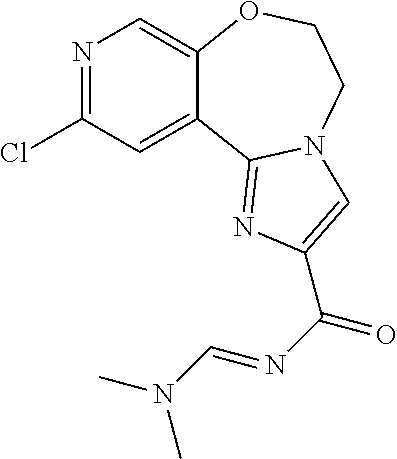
N1=C(Cl)C=C2C(=C1)OCCN1C2=NC(C(N=CN(C)C)=O)=C1
